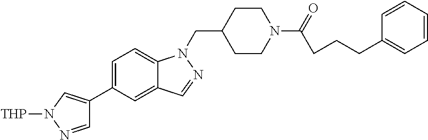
[THP]N1N=CC(C2=CC=C3C(=C2)C=NN3CC2CCN(C(=O)CCCC3=CC=CC=C3)CC2)=C1
